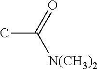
CC(=O)[N(CH3)2]
